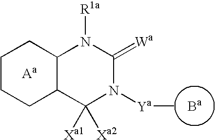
C1CCC2C(C1)N([R1a])C(=[Wa])N([Ya]C)C2([Xa1])[Xa2].[Ba]
